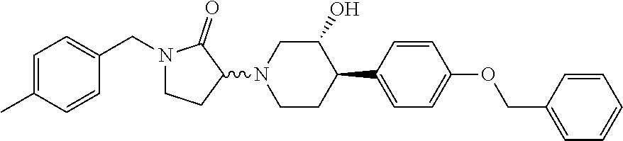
C1=C(C2C(O)CN(C3C(=O)N(CC4=CC=C(C)C=C4)CC3)CC2)C=CC(OCC2=CC=CC=C2)=C1
